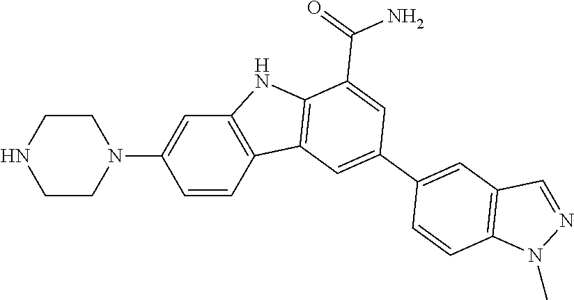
C1=C(N2CCNCC2)C=CC2=C1NC1=C2C=C(C2=CC3=C(C=C2)N(C)N=C3)C=C1C(=O)N
